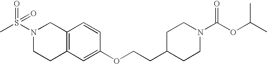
C12=C(C=C(OCCC3CCN(C(OC(C)C)=O)CC3)C=C1)CCN(S(C)(=O)=O)C2
